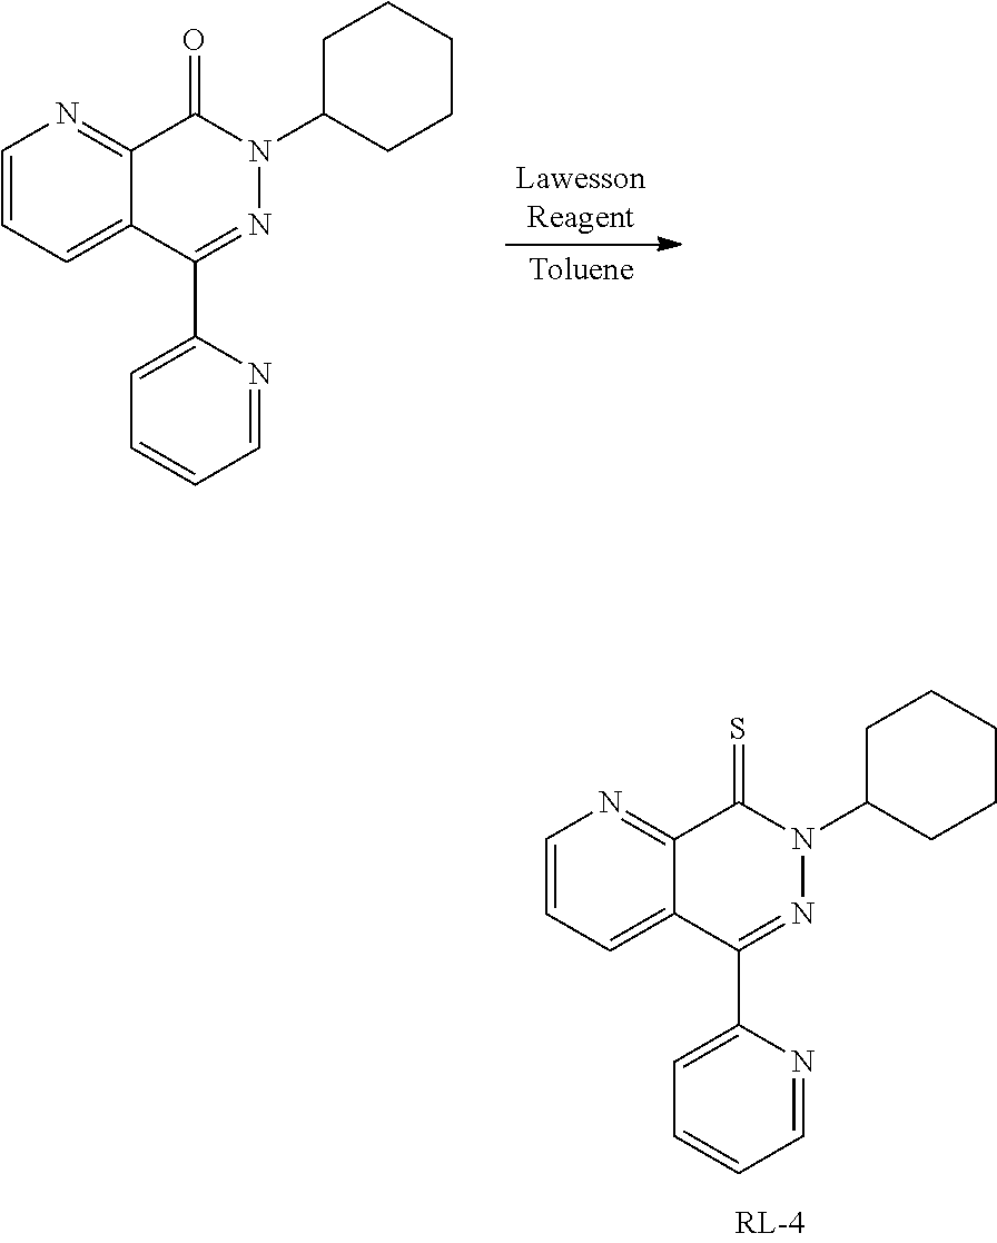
C1=NC(C2=NN(C3CCCCC3)C(=S)C3=NC=CC=C23)=CC=C1.C1=NC(C2=NN(C3CCCCC3)C(=O)C3=NC=CC=C23)=CC=C1
